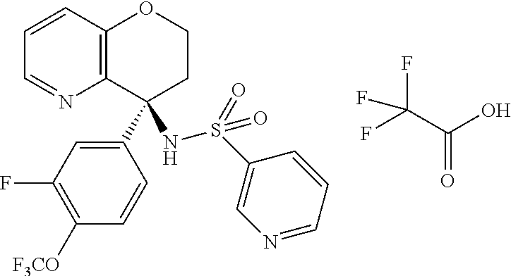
C12=C(C=CC=N1)OCCC2(C1=CC(F)=C([F3CO])C=C1)NS(=O)(=O)C1=CN=CC=C1.FC(C(O)=O)(F)F
